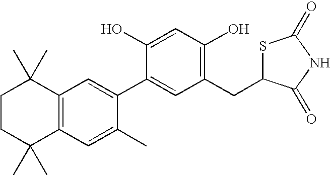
C1CC(C)(C)C2=C(C1(C)C)C=C(C1=CC(CC3SC(=O)NC3=O)=C(O)C=C1O)C(C)=C2
